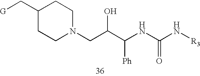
C1(C[G])CCN(CC(C(NC(N[R3])=O)[Ph])O)CC1
